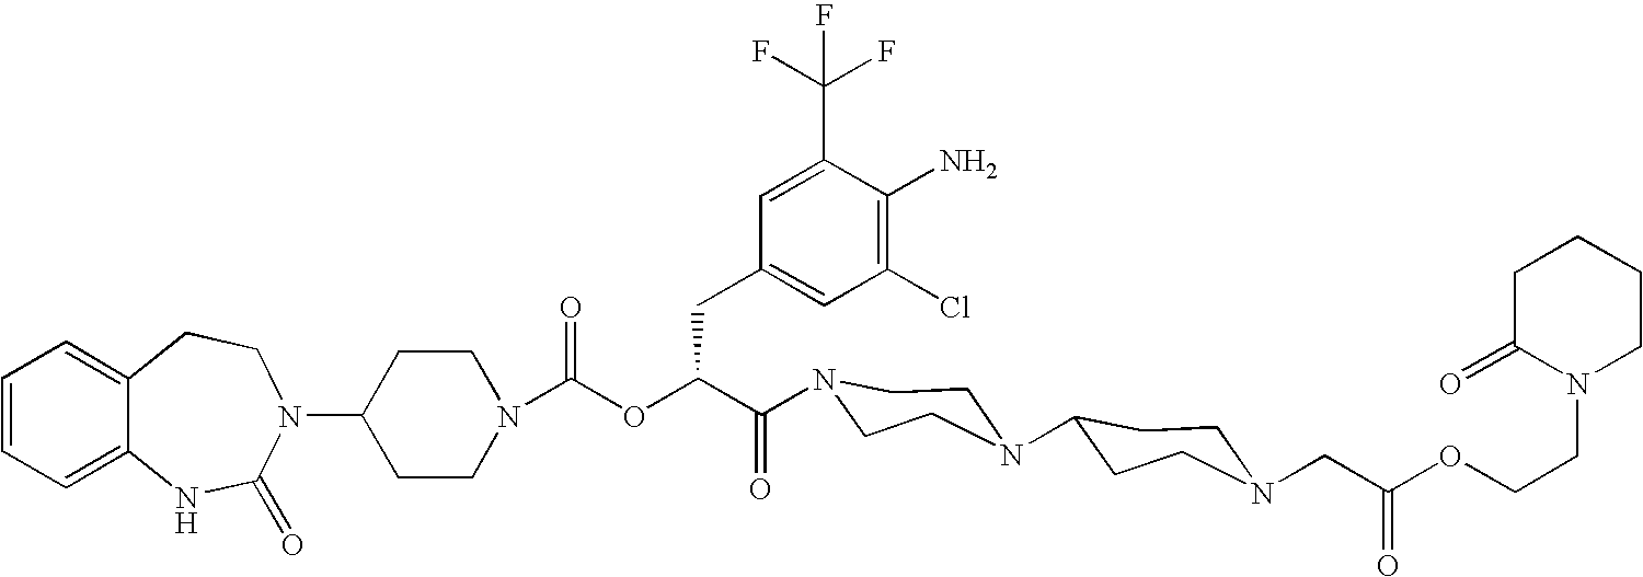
C12=CC=CC=C1NC(=O)N(C1CCN(C(OC(C(=O)N3CCN(C4CCN(CC(OCCN5CCCCC5=O)=O)CC4)CC3)CC3=CC(Cl)=C(N)C(C(F)(F)F)=C3)=O)CC1)CC2
